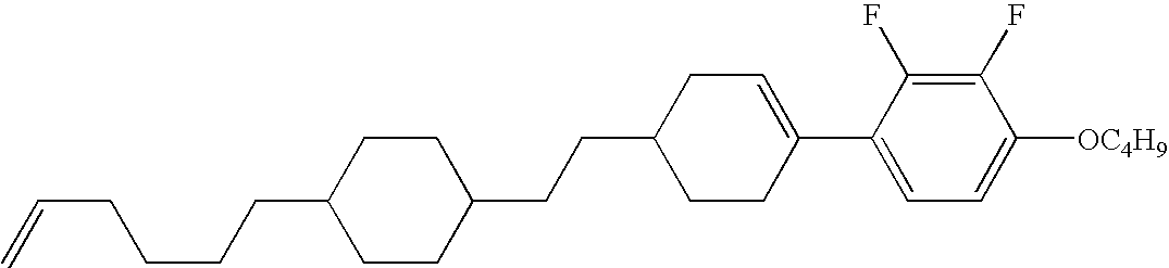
C1(F)=C(F)C(C2=CCC(CCC3CCC(CCCCC=C)CC3)CC2)=CC=C1[OC4H9]
